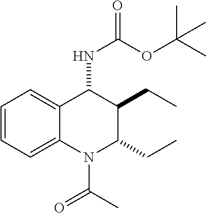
C1=CC=C2C(=C1)C(NC(=O)OC(C)(C)C)C(CC)C(CC)N2C(=O)C
